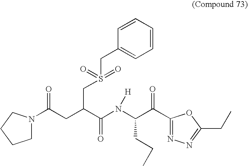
C(CC(C(N(C(C(=O)C1=NN=C(CC)O1)CCC)[H])=O)CS(CC1=CC=CC=C1)(=O)=O)(=O)N1CCCC1
